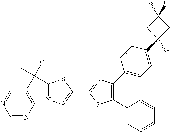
C1(C)(O)CC(C2=CC=C(C3=C(C4=CC=CC=C4)SC(C4=CN=C(C(C5=CN=CN=C5)(O)C)S4)=N3)C=C2)(N)C1
